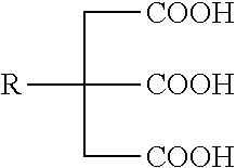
[R]C(C[COOH])([COOH])C[COOH]
